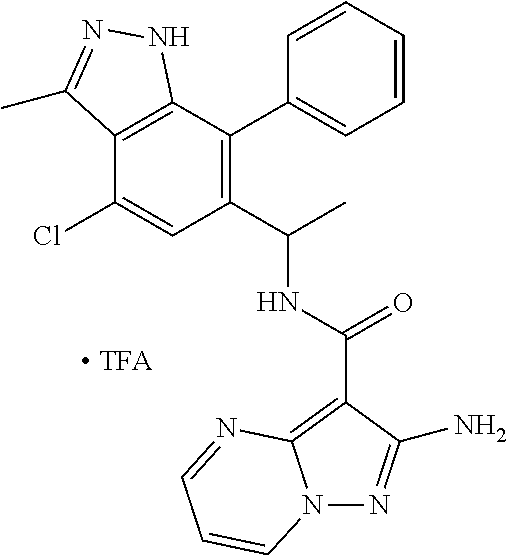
C1(Cl)=CC(C(C)NC(=O)C2=C3N(N=C2N)C=CC=N3)=C(C2=CC=CC=C2)C2=C1C(C)=NN2
